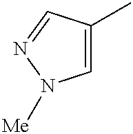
C1=C(C)C=NN1[Me]
